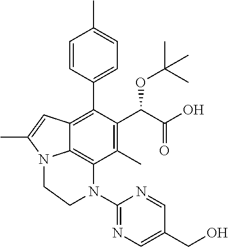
C1(C)=C(C(C(O)=O)OC(C)(C)C)C(C2=CC=C(C)C=C2)=C2C3=C1N(C1=NC=C(CO)C=N1)CCN3C(C)=C2
